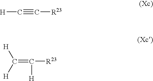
C(=C([R23])[H])([H])[H].[H]C#C[R23]
